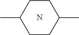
C1(C)CCC(C)CC1.N
